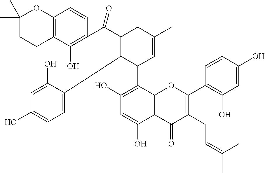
C1(C)(C)CCC2=C(O1)C=CC(C(C1C(C3=CC=C(O)C=C3O)C(C3=C(O)C=C(O)C4=C3OC(C3=C(O)C=C(O)C=C3)=C(CC=C(C)C)C4=O)C=C(C)C1)=O)=C2O
